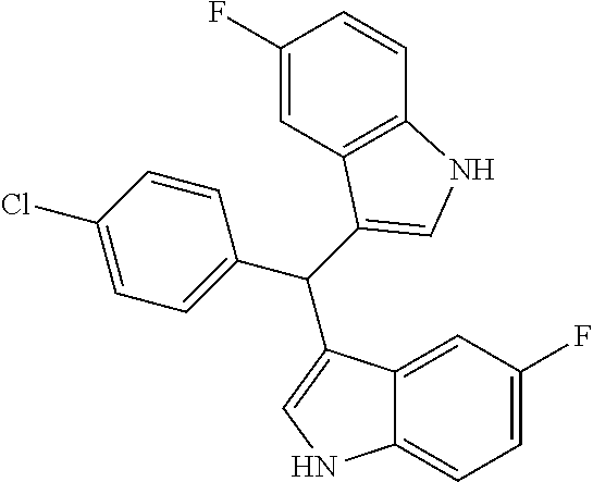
C1=C(Cl)C=CC(C(C2=CNC3=CC=C(F)C=C32)C2=CNC3=C2C=C(F)C=C3)=C1
